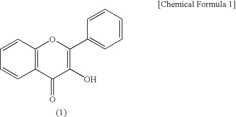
C1=CC2=C(C=C1)OC(C1=CC=CC=C1)=C(O)C2=O
